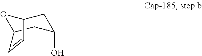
O1C2CC(O)CC1C=C2
